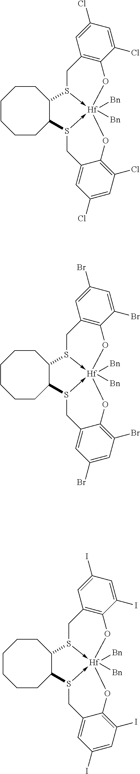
C12=C(C(Cl)=CC(Cl)=C1)O[Hf]13([Bn])([Bn])-S(C2)C2C(CCCCCC2)S->1CC1=CC(Cl)=CC(Cl)=C1O3.C12=C(C(Br)=CC(Br)=C1)O[Hf]13([Bn])([Bn])-S(C2)C2C(CCCCCC2)S->1CC1=CC(Br)=CC(Br)=C1O3.C12=C(C(I)=CC(I)=C1)O[Hf]13([Bn])([Bn])-S(C2)C2C(CCCCCC2)S->1CC1=CC(I)=CC(I)=C1O3
